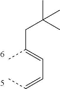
CC(=CC=CC)CC(C)(C)C
